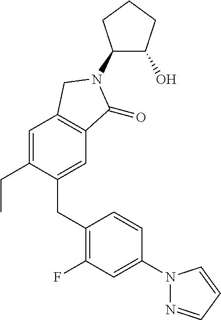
C1=C(CC)C(CC2=C(F)C=C(N3N=CC=C3)C=C2)=CC2=C1CN(C1C(O)CCC1)C2=O
